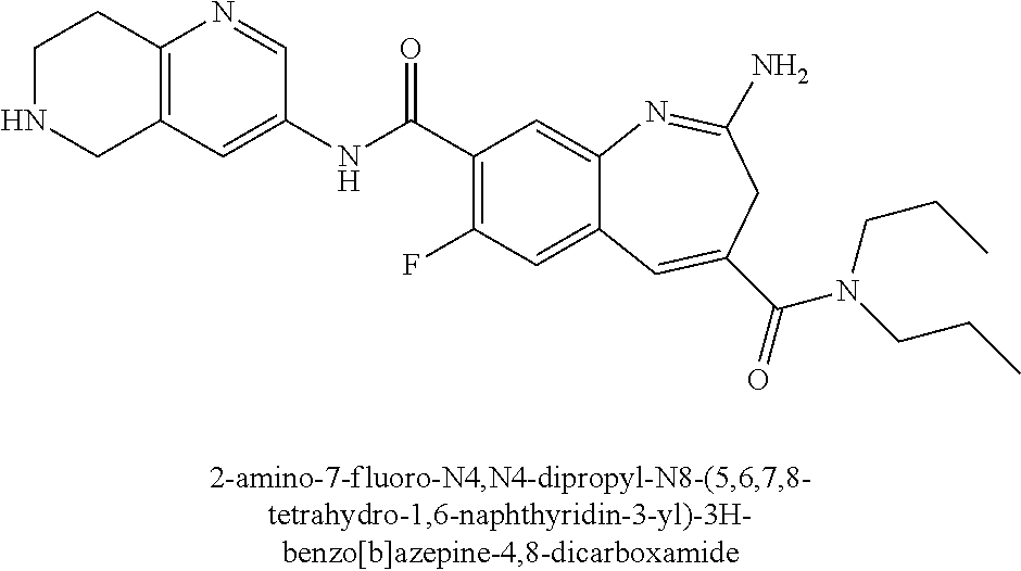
C12=C(N=CC(NC(C3=C(F)C=C4C(=C3)N=C(N)CC(C(=O)N(CCC)CCC)=C4)=O)=C1)CCNC2
